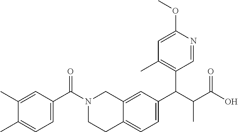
C12=CC=C(C(C3=C(C)C=C(OC)N=C3)C(C(=O)O)C)C=C1CN(C(C1=CC=C(C)C(C)=C1)=O)CC2
